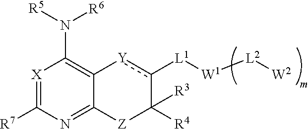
[X]1=C([R7])N=C2C(=C1N([R5])[R6])[Y]c([L1][W1][L2][W2])C([R4])([R3])[Z]2
